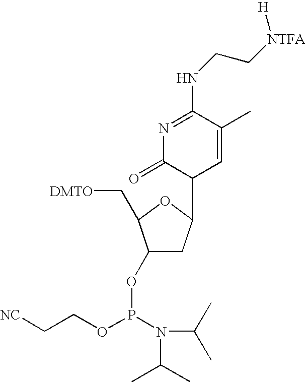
O(P(N(C(C)C)C(C)C)OC1CC(C2C=C(C)C(NCC[NTFA][H])=NC2=O)OC1C[DMTO])CC[NC]
